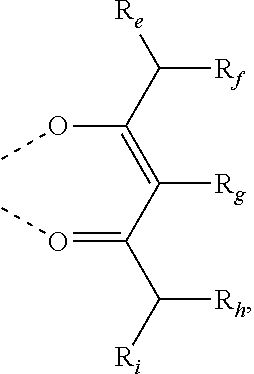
O(C(C([Rf])[Re])=C(C(C([Ri])[Rh])=OC)[Rg])C
